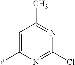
C1=C([#])N=C(Cl)N=C1C
